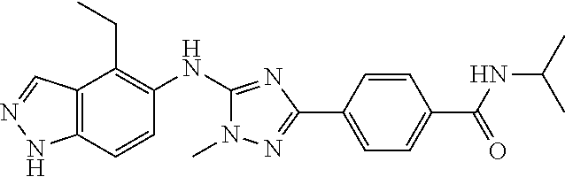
C12=C(C=CC(NC3=NC(C4=CC=C(C(=O)NC(C)C)C=C4)=NN3C)=C1CC)NN=C2
